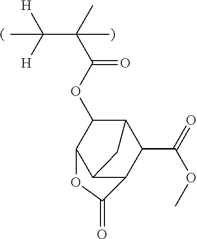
O(C(=O)C(C([H])([H])C)(C)C)C1C2C(C(=O)OC)C3C(C1OC3=O)C2
